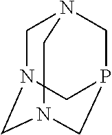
C1N2CN3CP(CN1C3)C2
